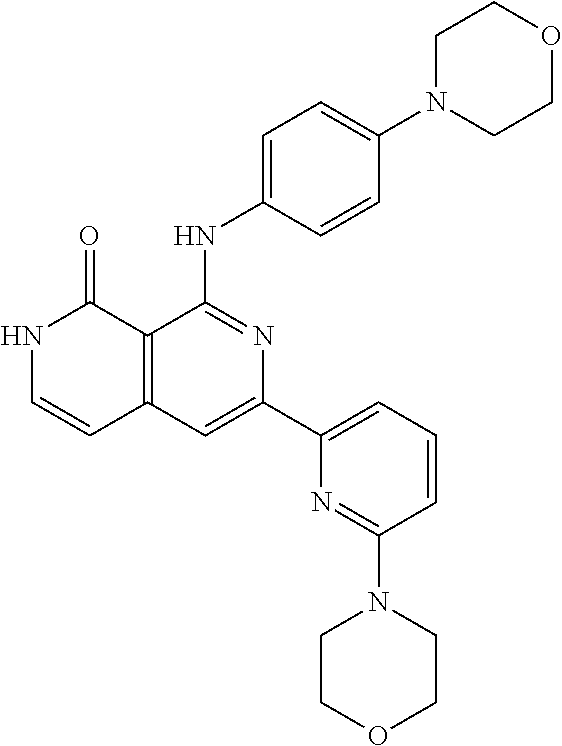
C12=C(C=C(C3=CC=CC(N4CCOCC4)=N3)N=C1NC1=CC=C(N3CCOCC3)C=C1)C=CNC2=O
